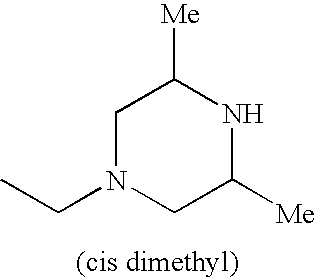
C1N(CC)CC([Me])NC1[Me]
